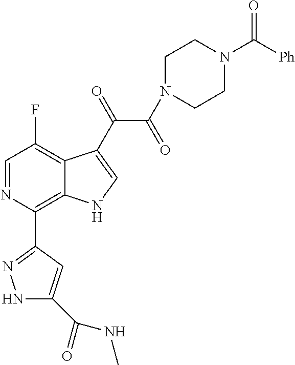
C1=NC(C2=NNC(C(=O)NC)=C2)=C2C(=C1F)C(C(=O)C(N1CCN(C([Ph])=O)CC1)=O)=CN2
